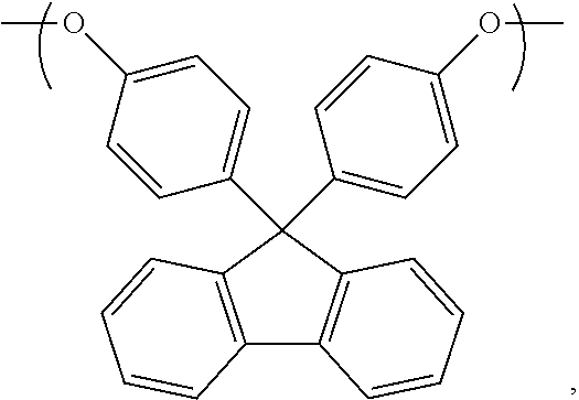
C12=C(C(C3=CC=C(OC)C=C3)(C3=CC=C(OC)C=C3)C3=C1C=CC=C3)C=CC=C2
